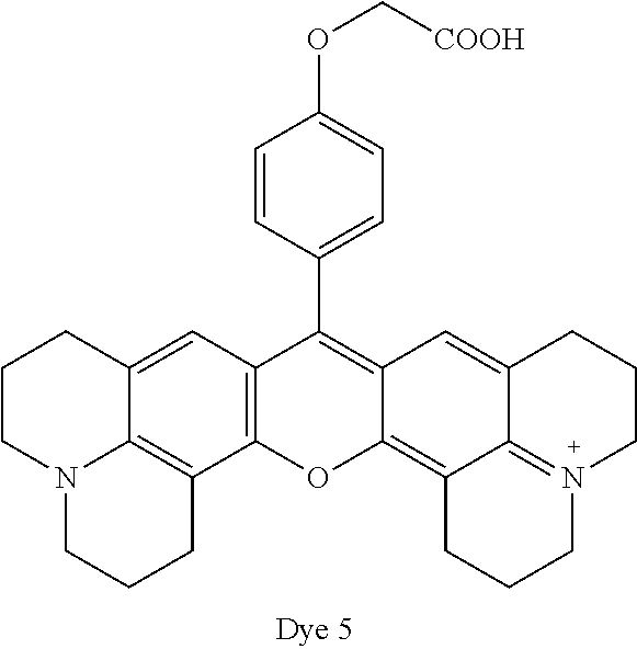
[COOH]COC1=CC=C(C2=C3C(=C4C5=N(CCCC5=C3)CCC4)OC3=C2C=C2CCCN4C2=C3CCC4)C=C1
